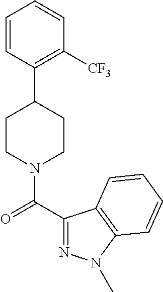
C1([CF3])=C(C2CCN(C(=O)C3=NN(C)C4=C3C=CC=C4)CC2)C=CC=C1
